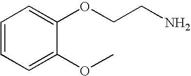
C1=CC=C(OC)C(OCCN)=C1
